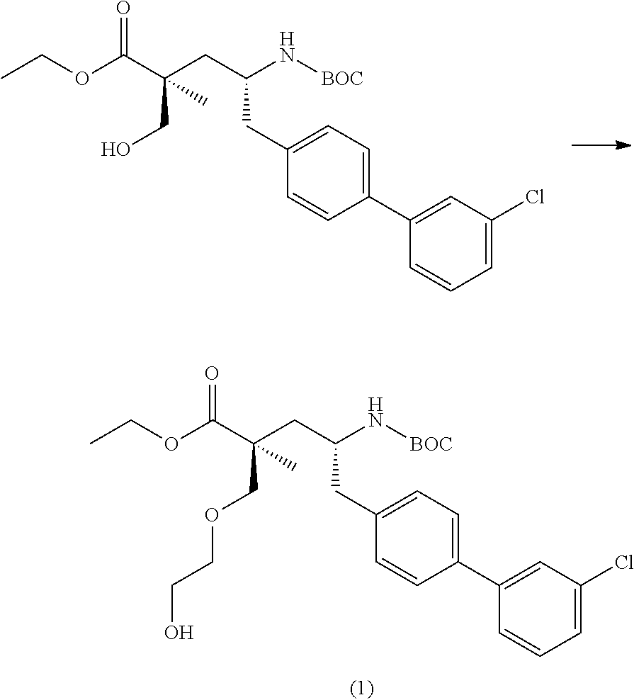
C1=CC=C(Cl)C=C1C1=CC=C(CC(CC(C(OCC)=O)(CO)C)N[BOC])C=C1.C1=CC=C(Cl)C=C1C1=CC=C(CC(CC(C(OCC)=O)(COCCO)C)N[BOC])C=C1
